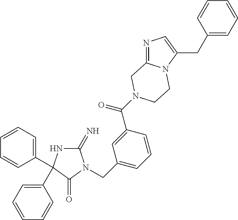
C1(=N)NC(C2=CC=CC=C2)(C2=CC=CC=C2)C(=O)N1CC1=CC=CC(C(=O)N2CC3=NC=C(CC4=CC=CC=C4)N3CC2)=C1
